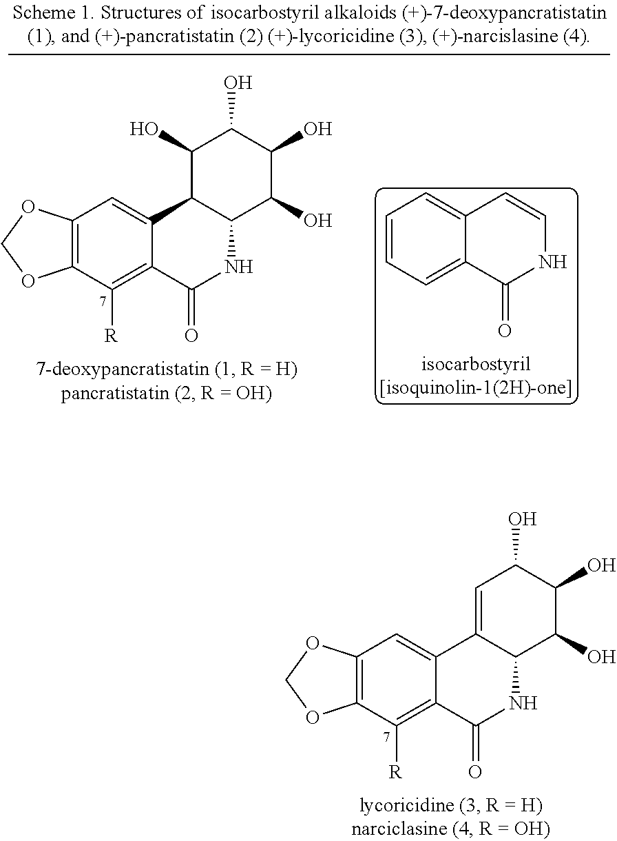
O1COC2=C1C=C1C(=C2[R])C(=O)NC2C1=CC(O)C(O)C2O.C1(=O)C2=CC=CC=C2C=CN1.O1COC2=C1C=C1C(=C2[R])C(=O)NC2C1C(O)C(O)C(O)C2O
